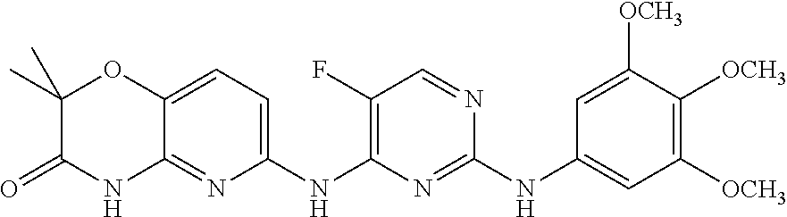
C1(C)(C)C(=O)NC2=NC(NC3=C(F)C=NC(NC4=CC([OCH3])=C([OCH3])C([OCH3])=C4)=N3)=CC=C2O1
